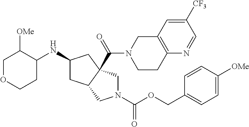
C1OCCC(NC2CC3C(C(N4CCC5=C(C4)C=C([CF3])C=N5)=O)(C2)CN(C(OCC2=CC=C([OMe])C=C2)=O)C3)C1[OMe]
